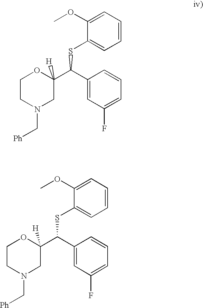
C1CN(C[Ph])CC(C(C2=CC(F)=CC=C2)SC2=CC=CC=C2OC)([H])O1.C1CN(C[Ph])CC(C(C2=CC(F)=CC=C2)SC2=CC=CC=C2OC)([H])O1
